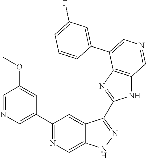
C1(C2=CN=CC(OC)=C2)=NC=C2C(=C1)C(C1=NC3=C(N1)C=NC=C3C1=CC(F)=CC=C1)=NN2
